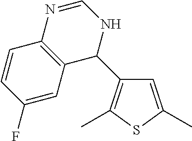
C1=C(C)SC(C)=C1C1NC=NC2=C1C=C(F)C=C2
